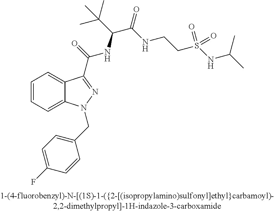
C1=CC=C2C(=C1)C(C(=O)NC(C(C)(C)C)C(=O)NCCS(NC(C)C)(=O)=O)=NN2CC1=CC=C(F)C=C1
